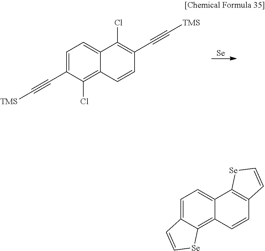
C1=C(C#C[TMS])C(Cl)=C2C(=C1)C(Cl)=C(C#C[TMS])C=C2.[Se].C1=C2C(=C3C(=C1)C1=C(C=C3)C=C[Se]1)[Se]C=C2
